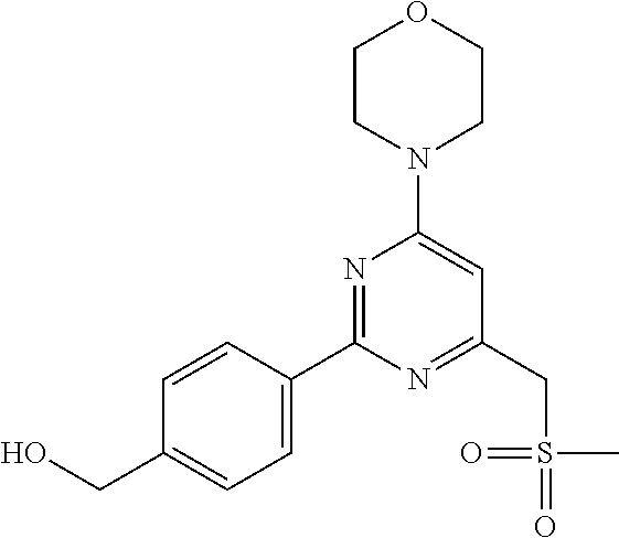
C1=C(C2=NC(N3CCOCC3)=CC(CS(=O)(C)=O)=N2)C=CC(CO)=C1
